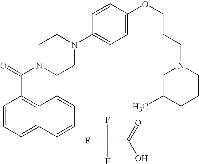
FC(C(O)=O)(F)F.C1=CC=C2C(=C1C(N1CCN(C3=CC=C(OCCCN4CC(C)CCC4)C=C3)CC1)=O)C=CC=C2
